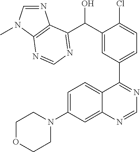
C1=C(N2CCOCC2)C=C2C(=C1)C(C1=CC=C(Cl)C(C(O)C3=NC=NC4=C3N=CN4C)=C1)=NC=N2
